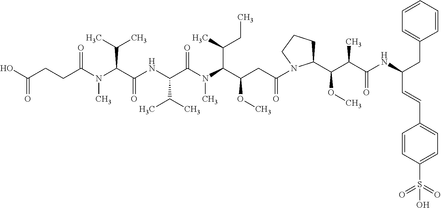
C(C(N(C(C(NC(C(N(C)C(C(CC)C)C(OC)CC(=O)N1C(C(OC)C(C(=O)NC(CC2=CC=CC=C2)C=CC2=CC=C(S(=O)(=O)O)C=C2)C)CCC1)=O)C(C)C)=O)C(C)C)C)=O)CC(O)=O
